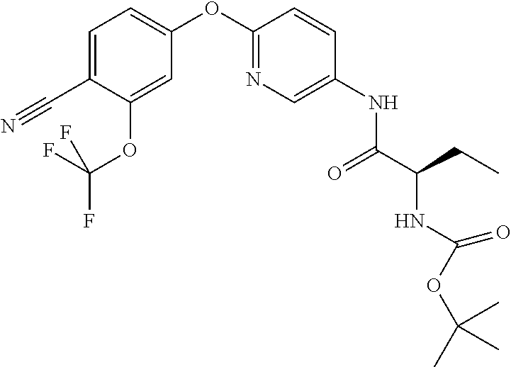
C1=C(C#N)C(OC(F)(F)F)=CC(OC2=NC=C(NC(C(CC)NC(OC(C)(C)C)=O)=O)C=C2)=C1
